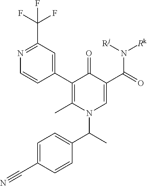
C1(C2=C(C)N(C(C)C3=CC=C(C#N)C=C3)C=C(C(=O)N([Rj])[Rk])C2=O)=CC(C(F)(F)F)=NC=C1
